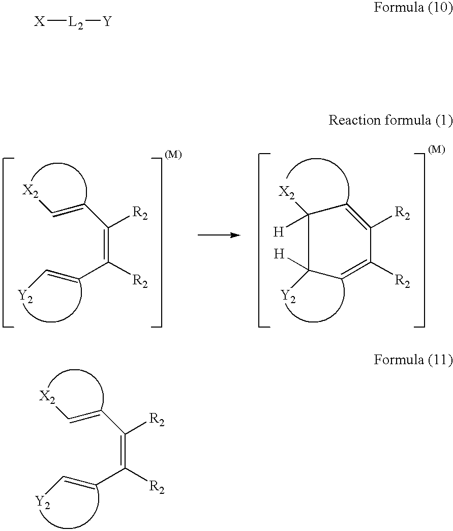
C(=CC([R2])=C([R2])C=C[Y2])[X2].C1=C([R2])C([R2])=CC([Y2])([H])C1([X2])[H].C(=CC([R2])=C([R2])C=C[Y2])[X2].[X][L2][Y]
